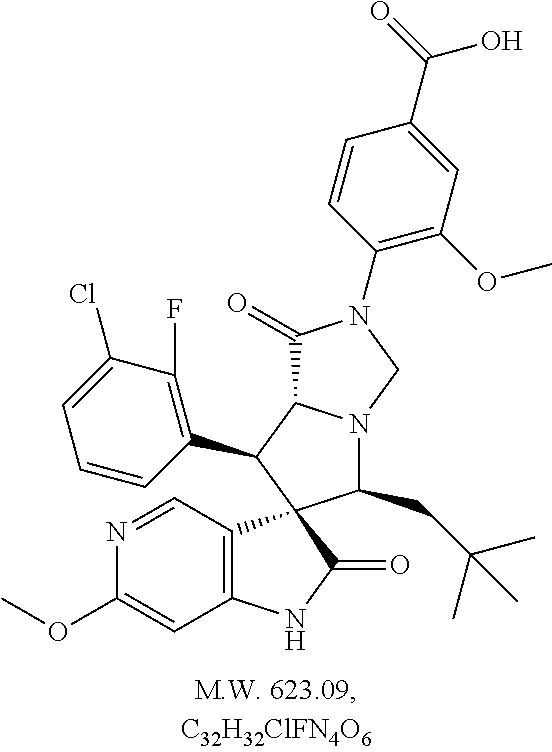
C12=C(C=NC(OC)=C1)C1(C(=O)N2)C(CC(C)(C)C)N2C(C1C1=C(F)C(Cl)=CC=C1)C(=O)N(C1=C(OC)C=C(C(=O)O)C=C1)C2
